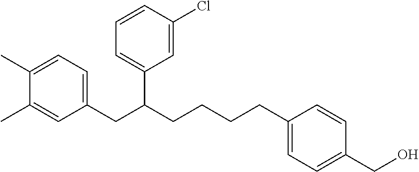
C1(CC(CCCCC2=CC=C(CO)C=C2)C2=CC=CC(Cl)=C2)=CC=C(C)C(C)=C1
